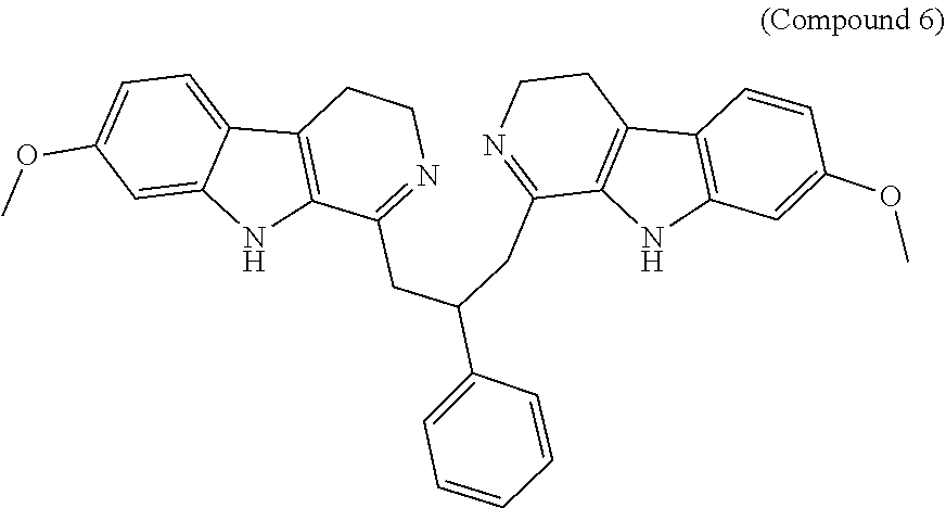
O(C)C1=CC=C2C3=C(C(CC(CC4=NCCC5=C4NC4=C5C=CC(OC)=C4)C4=CC=CC=C4)=NCC3)NC2=C1
